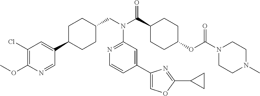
C1(Cl)=C(OC)N=CC(C2CCC(CN(C3=NC=CC(C4=COC(C5CC5)=N4)=C3)C(=O)C3CCC(OC(=O)N4CCN(C)CC4)CC3)CC2)=C1
